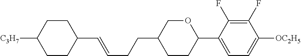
C1CC([C3H7])CCC1C=CCCC1CCC(C2=CC=C([OC2H5])C(F)=C2F)OC1
